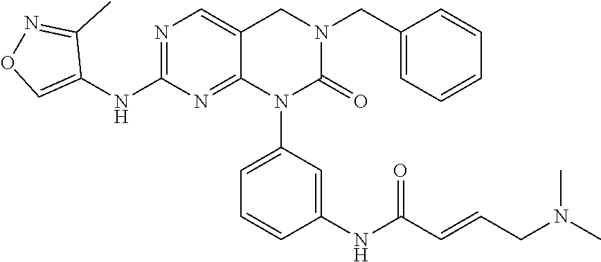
C1(CN2CC3=CN=C(NC4=CON=C4C)N=C3N(C3=CC=CC(NC(C=CCN(C)C)=O)=C3)C2=O)=CC=CC=C1
